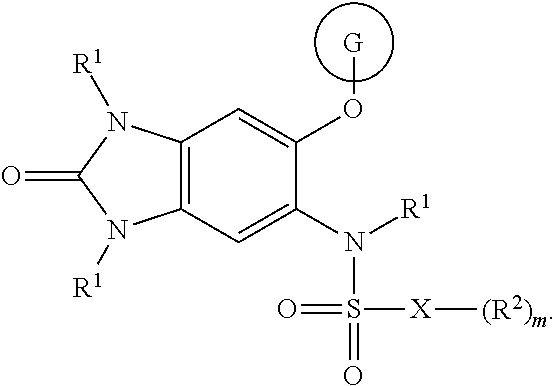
C12=C(C=C(N([R1])S(=O)(=O)[X][(R2)m])C(O[G])=C1)N([R1])C(=O)N2[R1]
